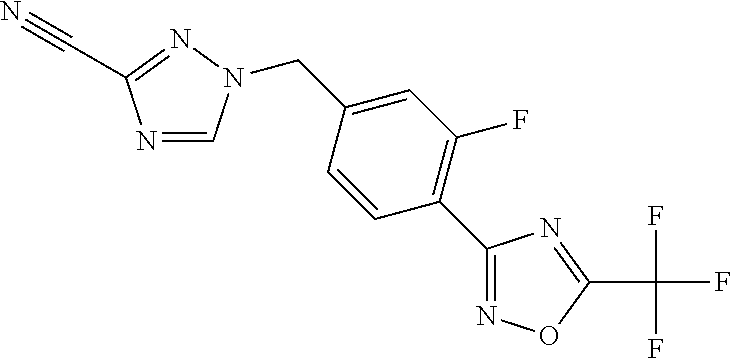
N1=C(C#N)N=CN1CC1=CC(F)=C(C2=NOC(C(F)(F)F)=N2)C=C1
